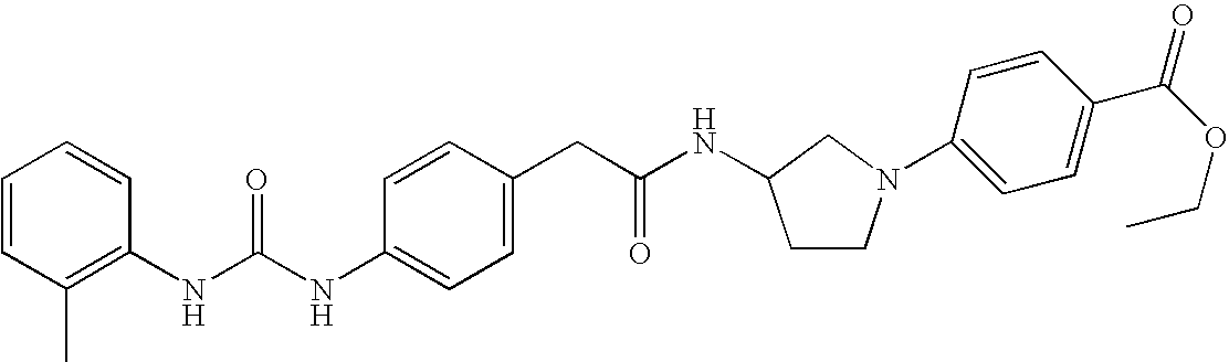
C1=CC(NC(NC2=C(C)C=CC=C2)=O)=CC=C1CC(NC1CCN(C2=CC=C(C(OCC)=O)C=C2)C1)=O
